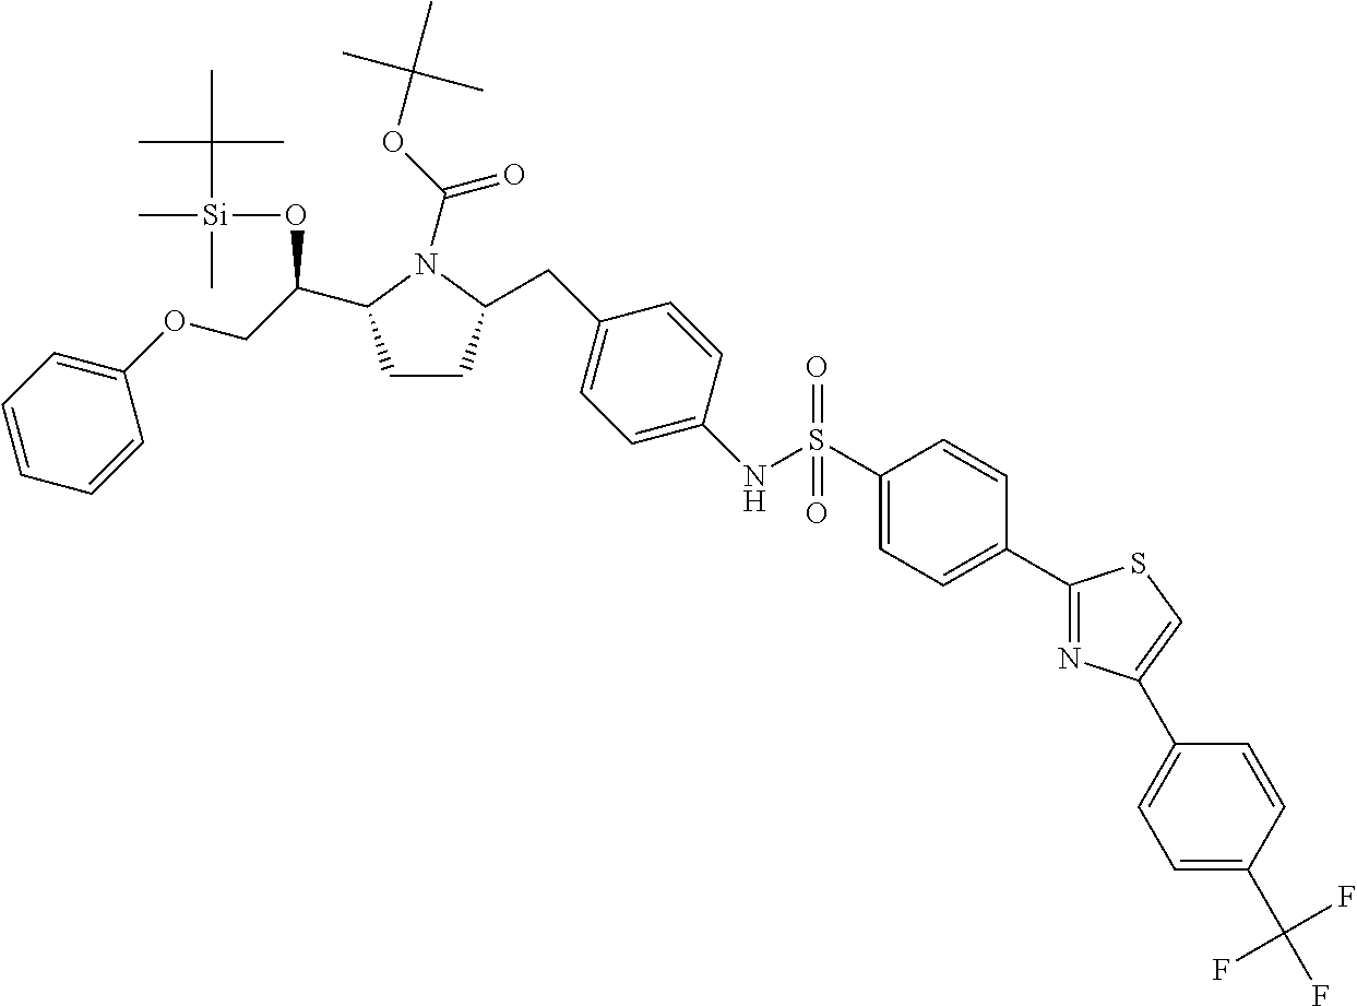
C1CC(CC2=CC=C(NS(C3=CC=C(C4=NC(C5=CC=C(C(F)(F)F)C=C5)=CS4)C=C3)(=O)=O)C=C2)N(C(OC(C)(C)C)=O)C1C(COC1=CC=CC=C1)O[Si](C(C)(C)C)(C)C
